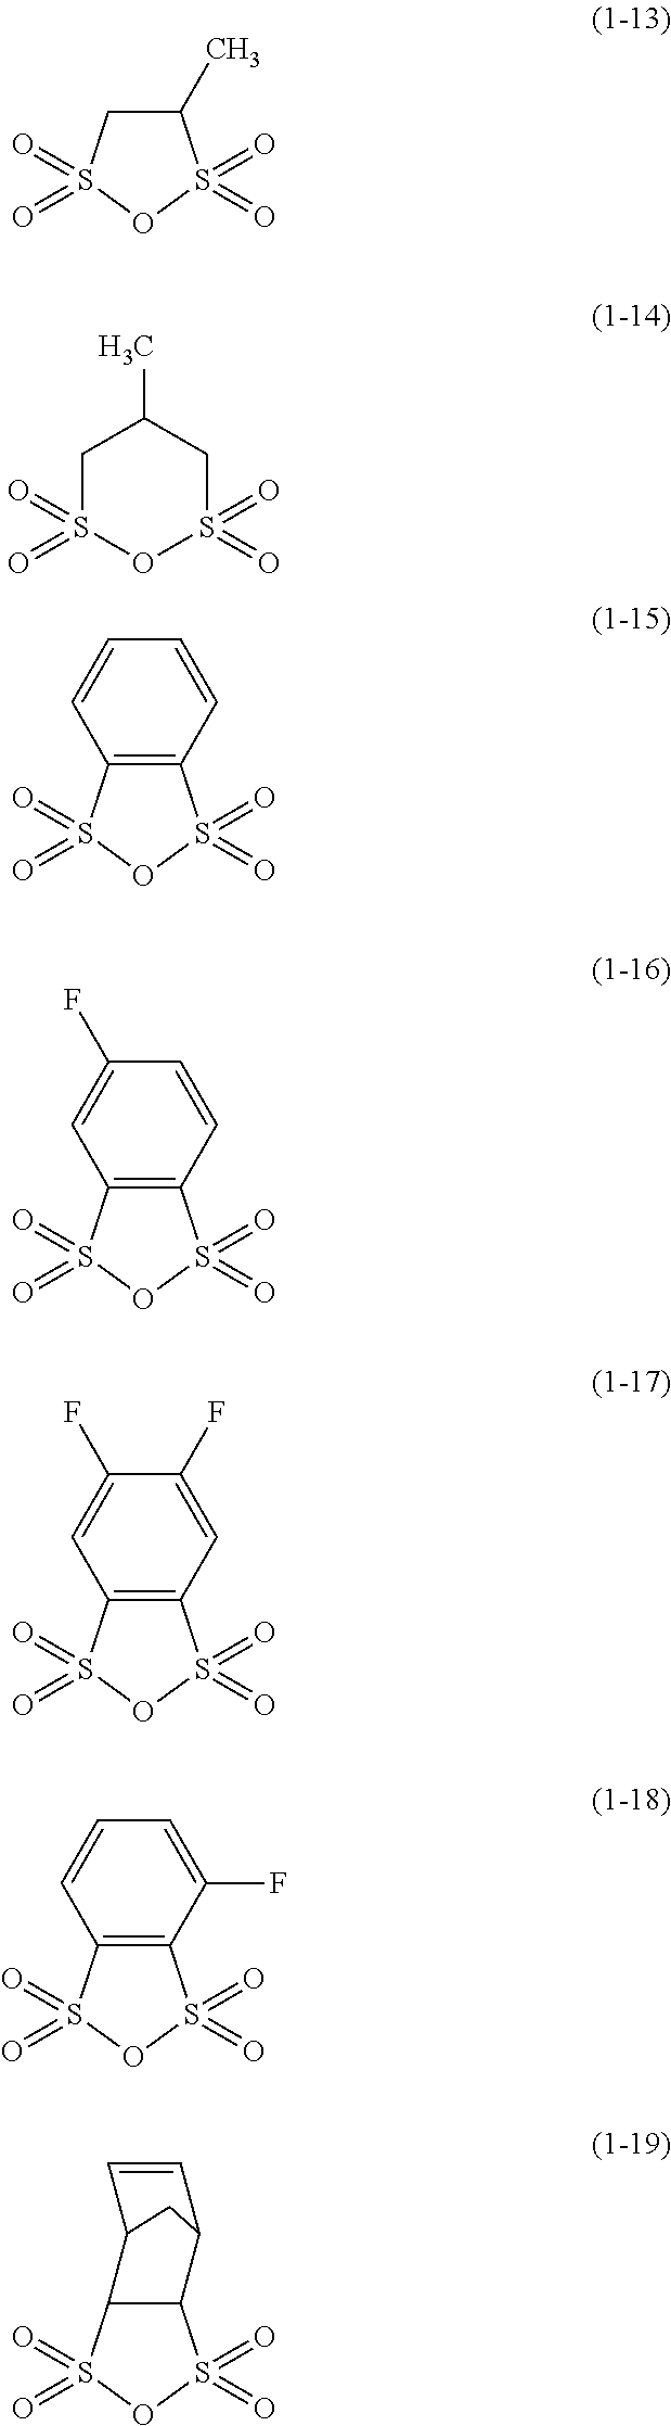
C1(C)CS(=O)(=O)OS1(=O)=O.C1S(=O)(=O)OS(=O)(=O)CC1C.C12=C(S(=O)(=O)OS1(=O)=O)C=CC=C2.C12=C(S(=O)(=O)OS1(=O)=O)C=C(F)C=C2.C12=C(S(=O)(=O)OS1(=O)=O)C=C(F)C(F)=C2.C12=C(S(=O)(=O)OS1(=O)=O)C=CC=C2F.C12C(S(=O)(=O)OS1(=O)=O)C1C=CC2C1
